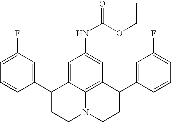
C1=C(F)C=C(C2CCN3C4=C(C(C5=CC(F)=CC=C5)CC3)C=C(NC(=O)OCC)C=C24)C=C1
